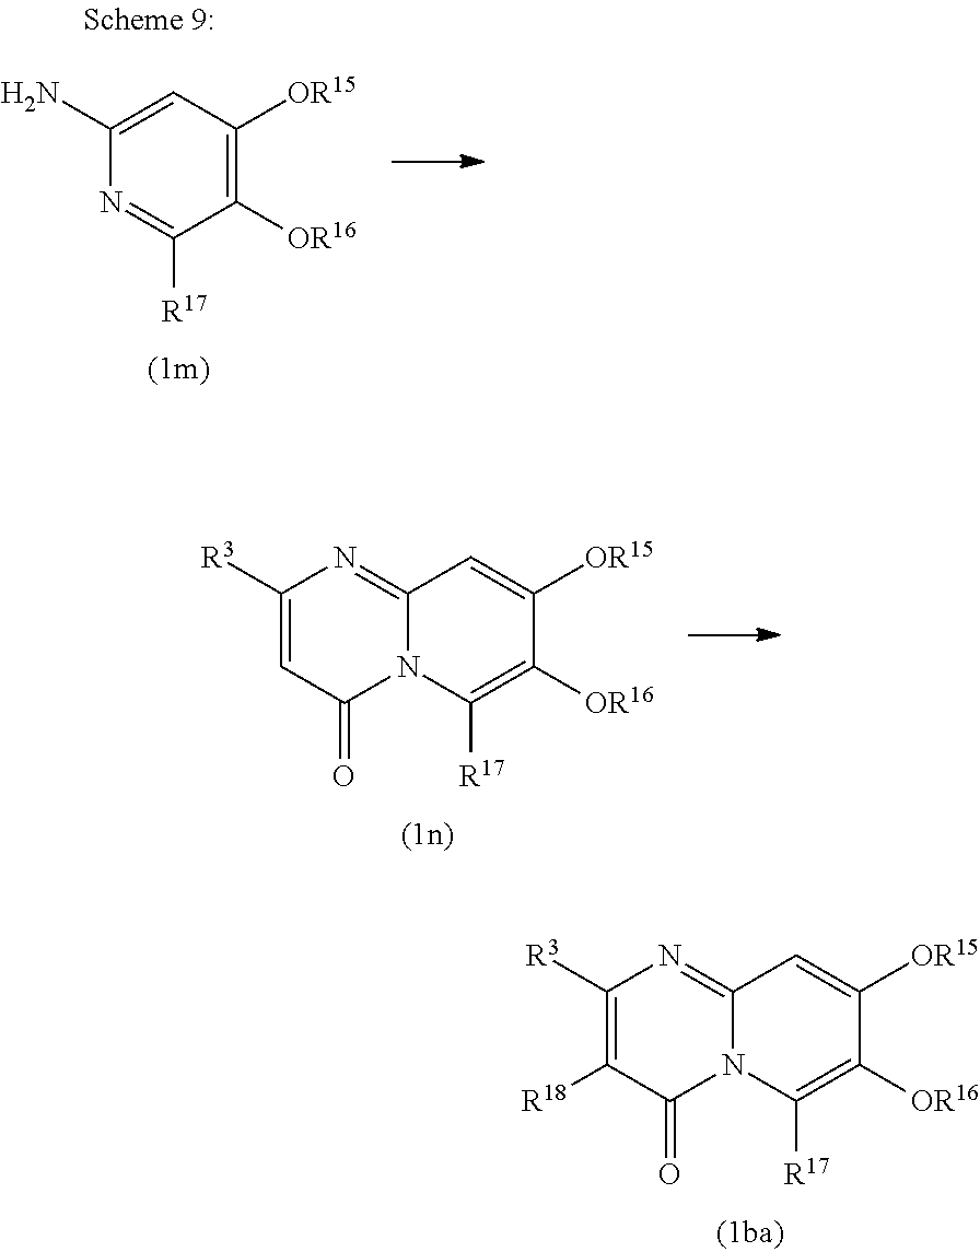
C1([R3])=C([R18])C(=O)N2C(=N1)C=C([OR15])C([OR16])=C2[R17].C1([R3])=CC(=O)N2C(=N1)C=C([OR15])C([OR16])=C2[R17].C1(N)=CC([OR15])=C([OR16])C([R17])=N1
